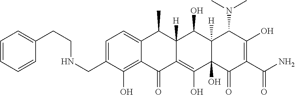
C1=C(CNCCC2=CC=CC=C2)C(O)=C2C(=C1)C(C)C1([H])C(=C(O)C3(O)C([H])(C1O)C(N(C)C)C(O)=C(C(N)=O)C3=O)C2=O
